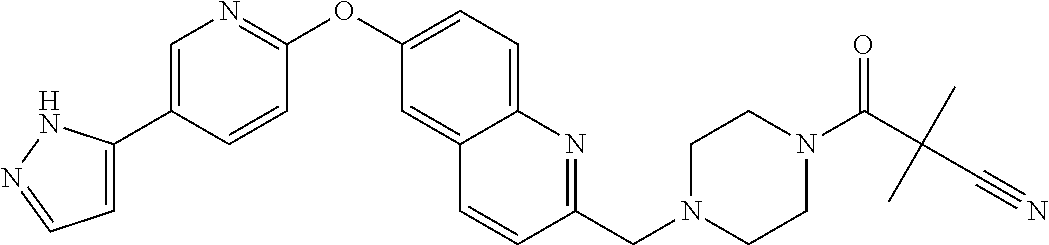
C(C(N1CCN(CC2=NC3=CC=C(OC4=NC=C(C5=CC=NN5)C=C4)C=C3C=C2)CC1)=O)(C#N)(C)C
